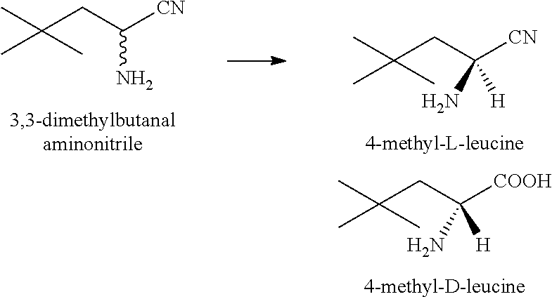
CC(CC([CN])(N)[H])(C)C.CC(CC([COOH])(N)[H])(C)C.CC(CC([CN])N)(C)C
